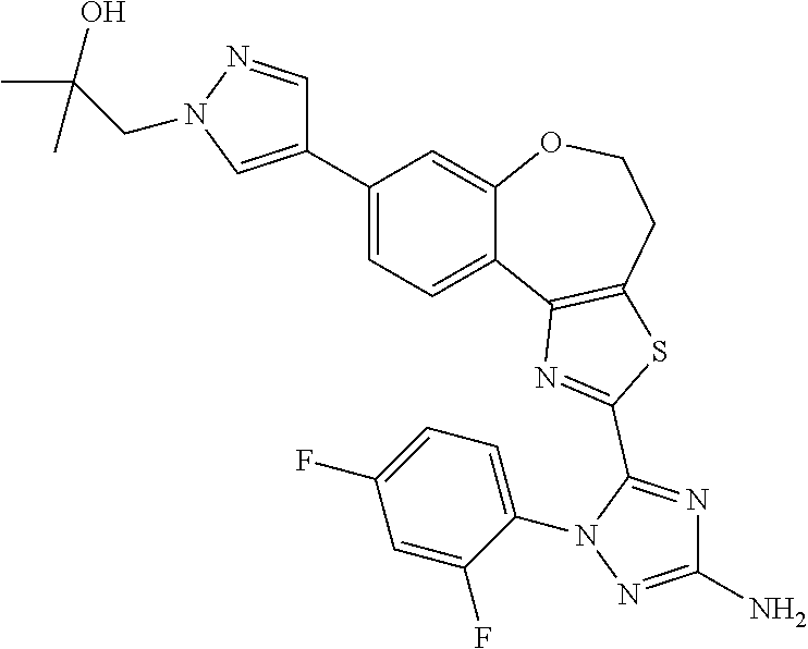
C1(N)=NN(C2=CC=C(F)C=C2F)C(C2=NC3=C(CCOC4=CC(C5=CN(CC(C)(O)C)N=C5)=CC=C43)S2)=N1
